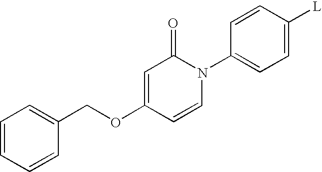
C1=CC(N2C(=O)C=C(OCC3=CC=CC=C3)C=C2)=CC=C1[L]
